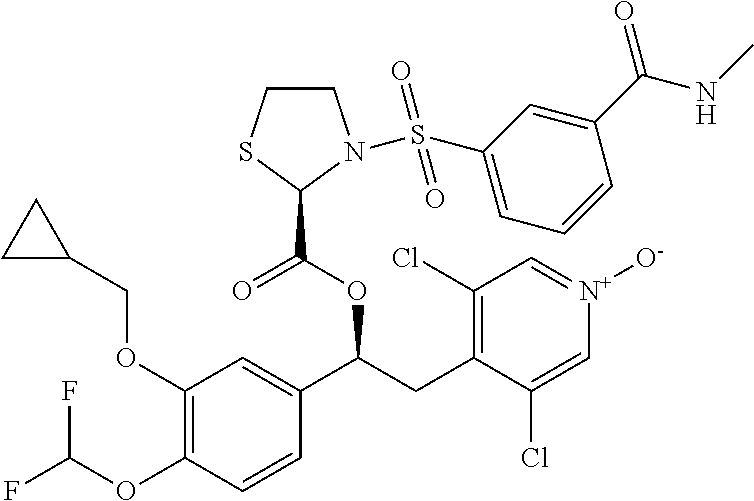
C1(OCC2CC2)=C(OC(F)F)C=CC(C(CC2=C(Cl)C=[N+]([O-])C=C2Cl)OC(=O)C2N(S(=O)(=O)C3=CC=CC(C(NC)=O)=C3)CCS2)=C1
